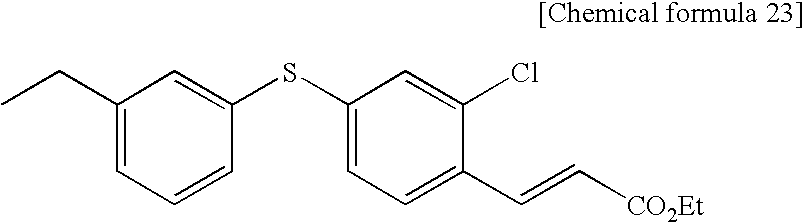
C1(CC)=CC=CC(SC2=CC=C(C=C[CO2Et])C(Cl)=C2)=C1
